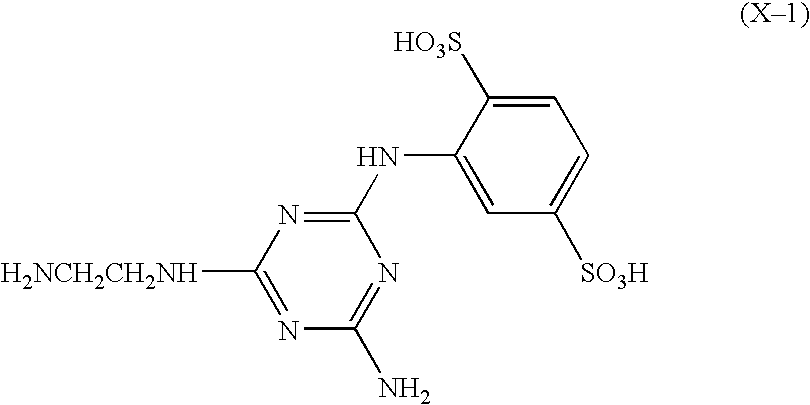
C1([HO3S])=CC=C([SO3H])C=C1NC1=NC([H2NCH2CH2NH])=NC(N)=N1
